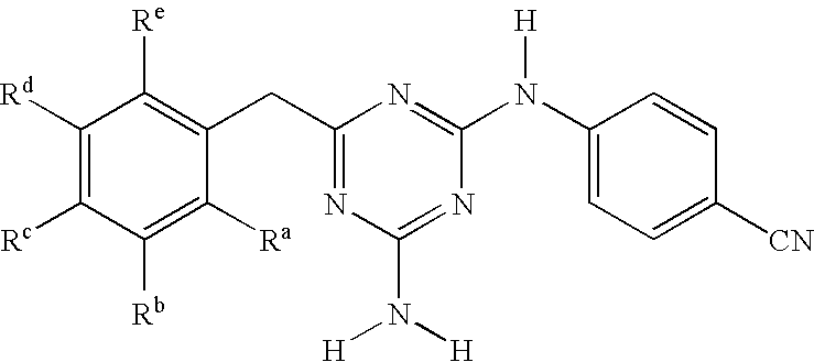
C1([Rd])=C([Rc])C([Rb])=C([Ra])C(CC2=NC(N([H])[H])=NC(N(C3=CC=C([CN])C=C3)[H])=N2)=C1[Re]
